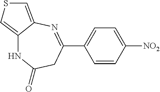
C1=CC([NO2])=CC=C1C1=NC2=CSC=C2NC(=O)C1
